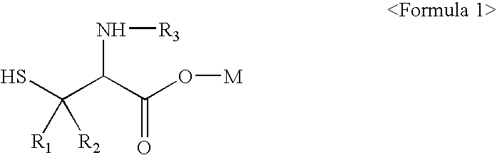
SC(C(C(O[M])=O)N[R3])([R2])[R1]
